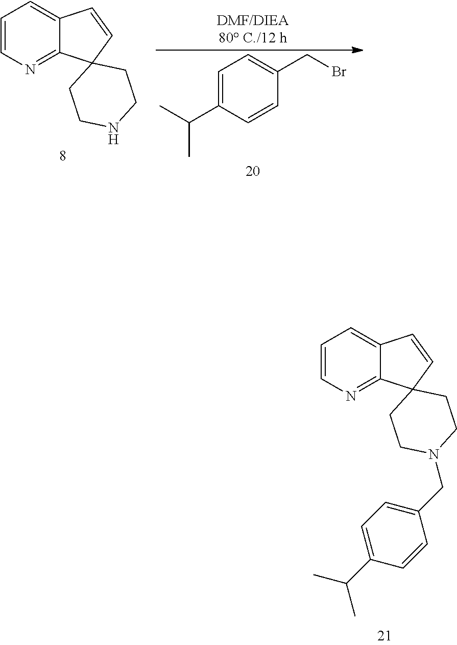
C1=C(C(C)C)C=CC(CBr)=C1.C1=CN=C2C(=C1)C=CC21CCNCC1.C1=CN=C2C(=C1)C=CC21CCN(CC2=CC=C(C(C)C)C=C2)CC1
